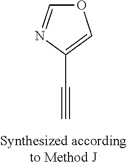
C#CC1=COC=N1
